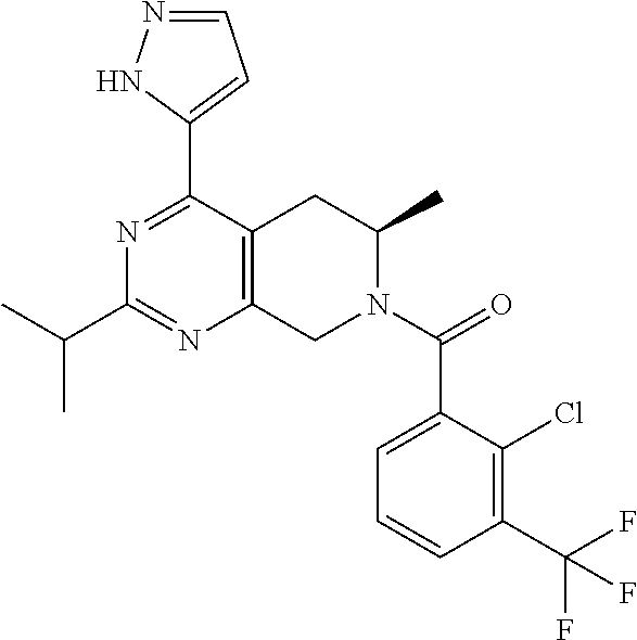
C1=NNC(C2=NC(C(C)C)=NC3=C2CC(C)N(C(=O)C2=CC=CC(C(F)(F)F)=C2Cl)C3)=C1
